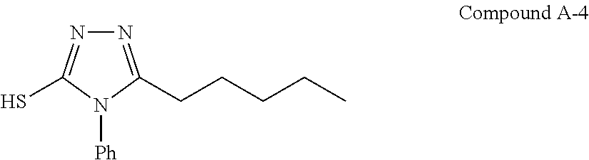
N1=C(CCCCC)N([Ph])C(S)=N1
